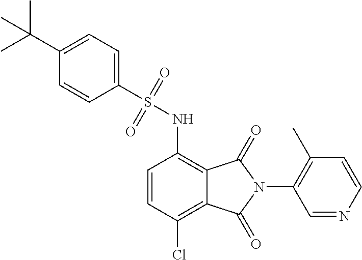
C1(S(NC2=C3C(=C(Cl)C=C2)C(=O)N(C2=C(C)C=CN=C2)C3=O)(=O)=O)=CC=C(C(C)(C)C)C=C1
